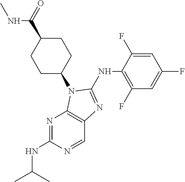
N1=C(NC(C)C)N=CC2=C1N(C1CCC(C(=O)NC)CC1)C(NC1=C(F)C=C(F)C=C1F)=N2
